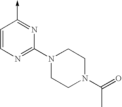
C1=CN=C(N2CCN(C(=O)C)CC2)N=C1->C
